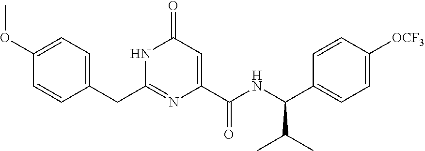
C(C1=CC=C(OC)C=C1)C1=NC(C(NC(C2=CC=C([OCF3])C=C2)C(C)C)=O)=CC(=O)N1
